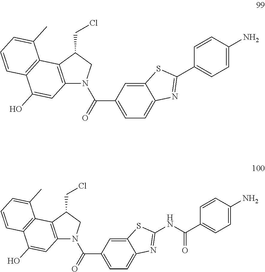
C12=CC(C(=O)N3C4=C(C(CCl)C3)C3=C(C(O)=C4)C=CC=C3C)=CC=C1N=C(C1=CC=C(N)C=C1)S2.C12=CC(C(=O)N3C4=C(C(CCl)C3)C3=C(C(O)=C4)C=CC=C3C)=CC=C1N=C(NC(C1=CC=C(N)C=C1)=O)S2
